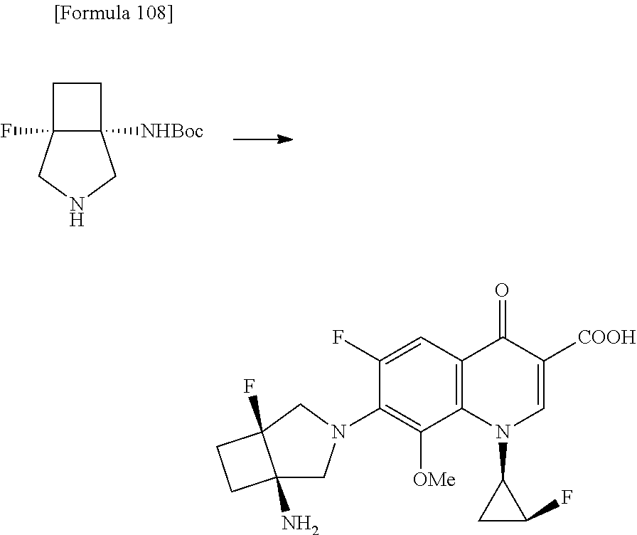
C12([NHBoc])C(F)(CNC1)CC2.C12=C(C=C(F)C(N3CC4(N)C(F)(C3)CC4)=C1[OMe])C(=O)C([COOH])=CN2C1CC1F
